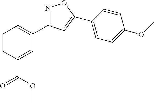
N1=C(C2=CC=CC(C(OC)=O)=C2)C=C(C2=CC=C(OC)C=C2)O1
